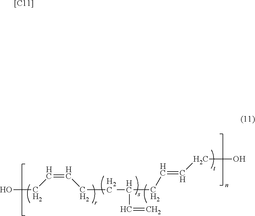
OCC=CCCC(CC=CCO)C=C.[[C11]]
